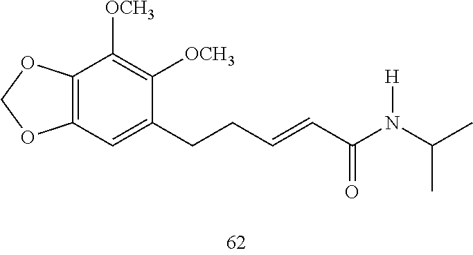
C12=C(OCO1)C([OCH3])=C([OCH3])C(CCC=CC(=O)N([H])C(C)C)=C2
